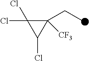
C1(Cl)(Cl)C(CC)([CF3])C1Cl
